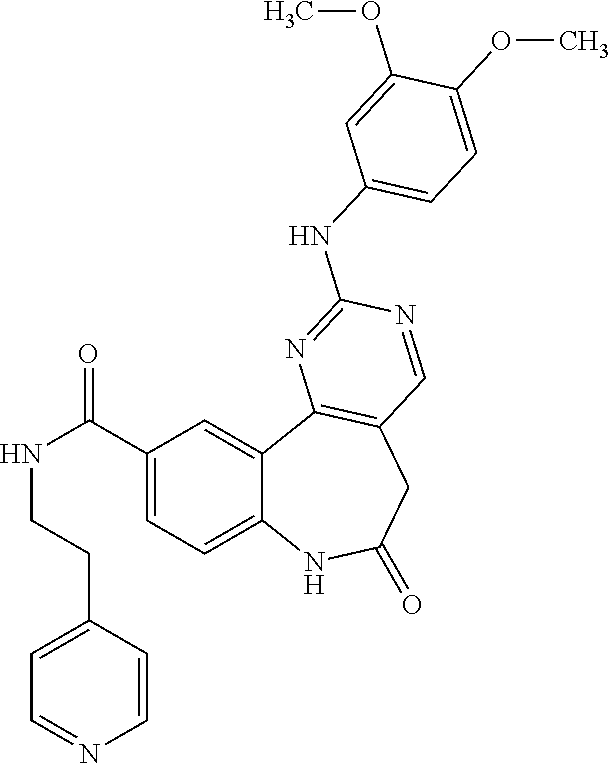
C1(C(NCCC2=CC=NC=C2)=O)=CC=C2C(=C1)C1=C(CC(=O)N2)C=NC(NC2=CC=C(OC)C(OC)=C2)=N1
